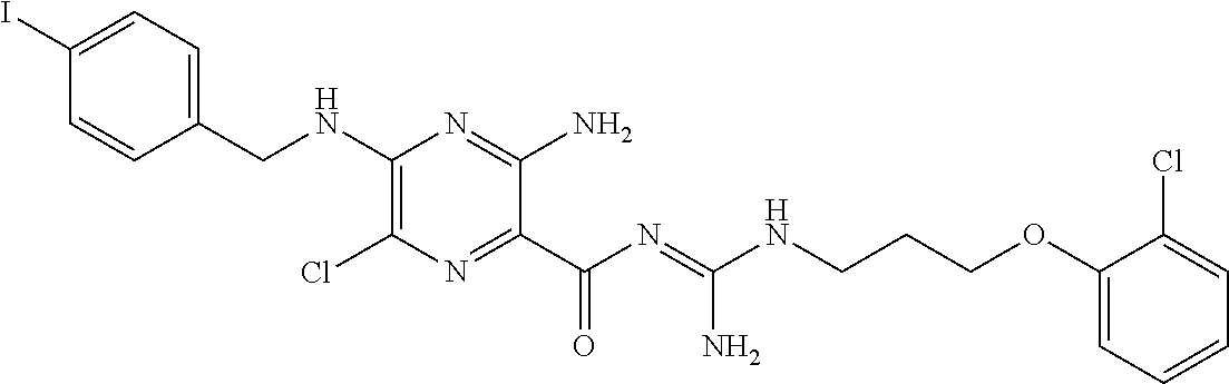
C1=C(I)C=CC(CNC2=C(Cl)N=C(C(N=C(NCCCOC3=CC=CC=C3Cl)N)=O)C(N)=N2)=C1
